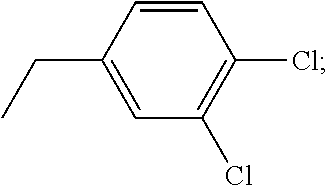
C(C1=CC(Cl)=C(Cl)C=C1)C
